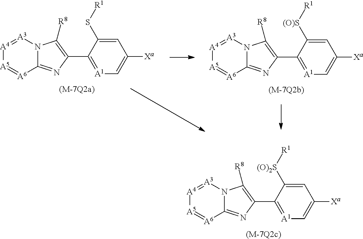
C1=C([(O)2S][R1])C(C2=C([R8])N3C(=N2)[A6]=[A5][A4]=[A3]3)=[A1]C=C1[Xa].[(M-7Q2c)].C1=C(S[R1])C(C2=C([R8])N3C(=N2)[A6]=[A5][A4]=[A3]3)=[A1]C=C1[Xa].[(M-7Q2a)].C1=C([(O)S][R1])C(C2=C([R8])N3C(=N2)[A6]=[A5][A4]=[A3]3)=[A1]C=C1[Xa].[(M-7Q2b)]
